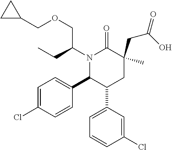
N1(C(CC)COCC2CC2)C(C2=CC=C(Cl)C=C2)C(C2=CC=CC(Cl)=C2)CC(C)(CC(=O)O)C1=O
